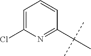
CC(C)(C)C1=NC(Cl)=CC=C1
